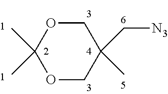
O1CC(C[N3])(C)COC1(C)C
